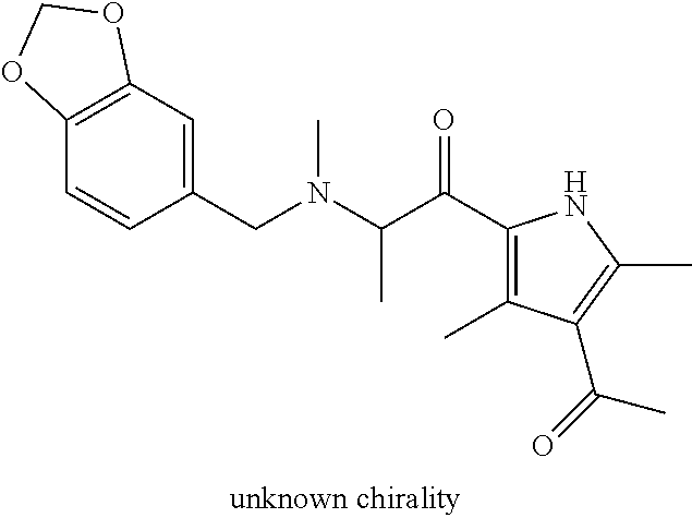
C12=C(C=C(CN(C(C(C3=C(C)C(C(=O)C)=C(C)N3)=O)C)C)C=C1)OCO2
